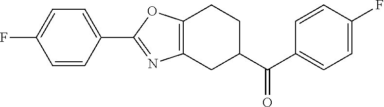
C1=CC(C2=NC3=C(CCC(C(C4=CC=C(F)C=C4)=O)C3)O2)=CC=C1F
